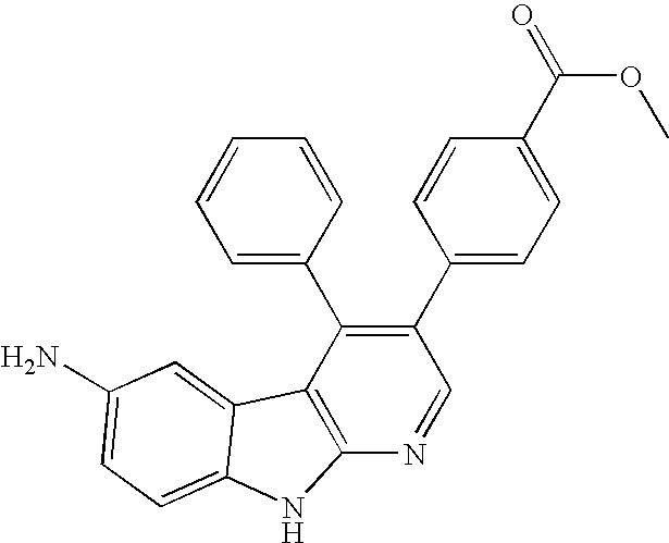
C1(C2=CC=C(C(=O)OC)C=C2)=C(C2=CC=CC=C2)C2=C(N=C1)NC1=CC=C(N)C=C21
